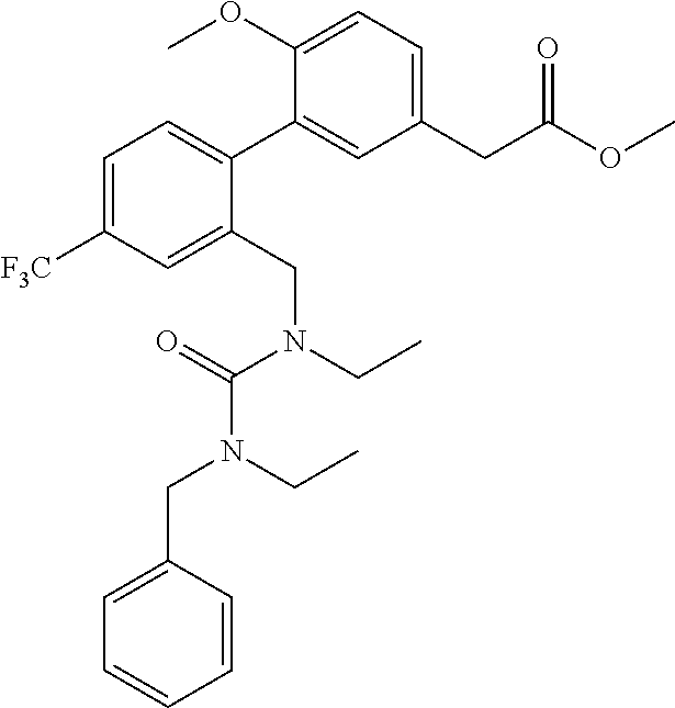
C1=C([F3C])C=C(CN(CC)C(=O)N(CC2=CC=CC=C2)CC)C(C2=CC(CC(OC)=O)=CC=C2OC)=C1
